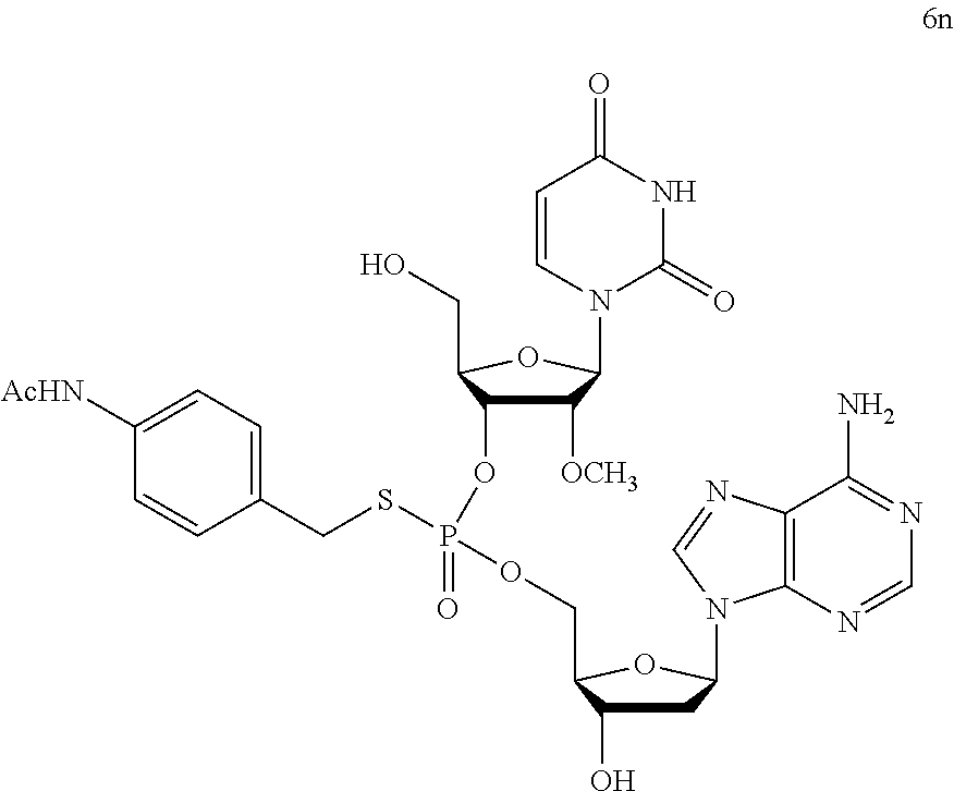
C1=CN(C2C([OCH3])C(OP(OCC3C(O)CC(N4C5=C(N=C4)C(N)=NC=N5)O3)(SCC3=CC=C([AcHN])C=C3)=O)C(CO)O2)C(=O)NC1=O
